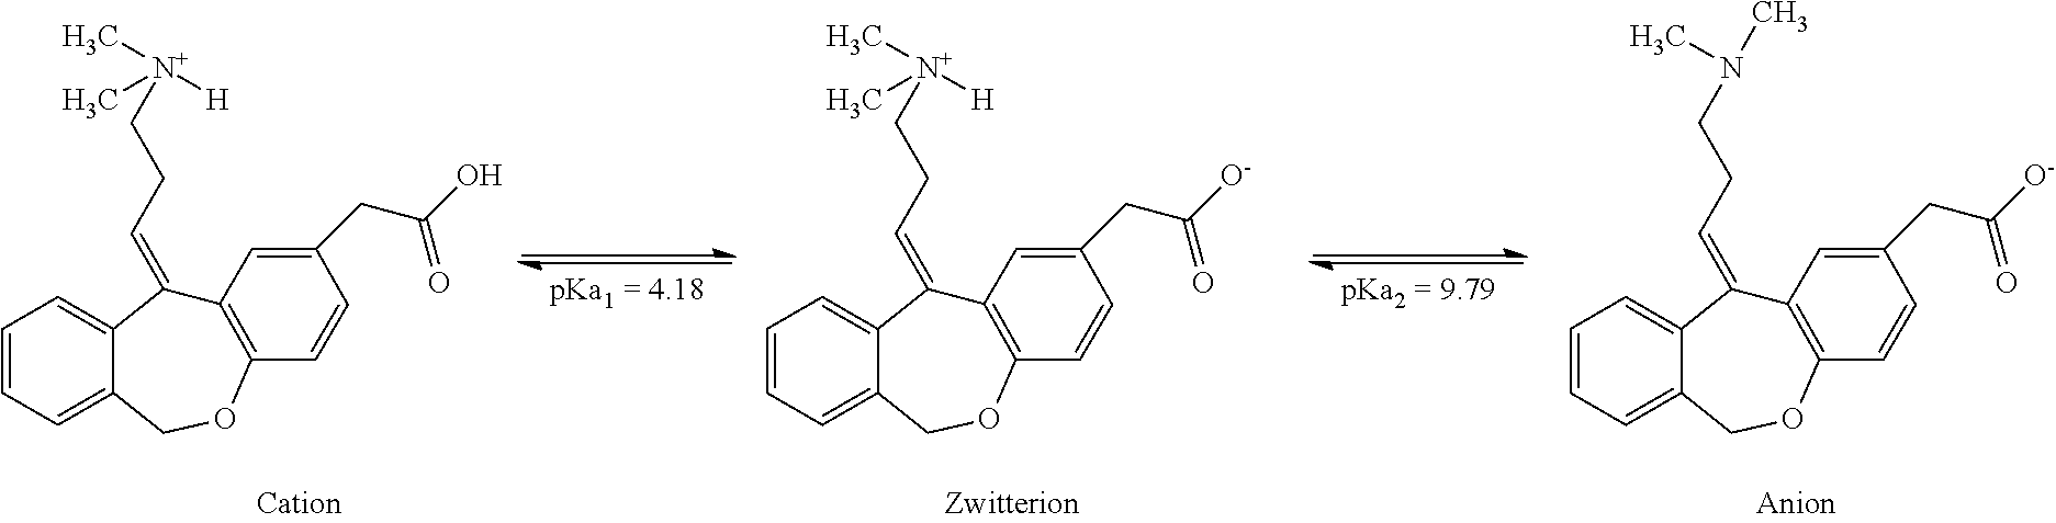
C1=CC=C2C(=C1)C(=CCC[N+](C)(C)[H])C1=C(OC2)C=CC(CC(O)=O)=C1.C1=CC=C2C(=C1)C(=CCC[N+](C)(C)[H])C1=C(OC2)C=CC(CC([O-])=O)=C1.C1=CC=C2C(=C1)C(=CCCN(C)C)C1=C(OC2)C=CC(CC([O-])=O)=C1
